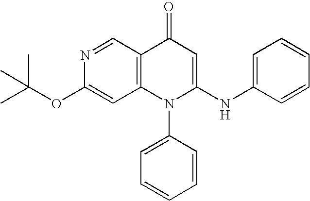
C1(OC(C)(C)C)=CC2=C(C=N1)C(=O)C=C(NC1=CC=CC=C1)N2C1=CC=CC=C1
